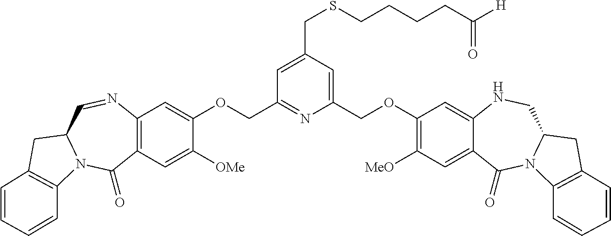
C12=C(C=C([OMe])C(OCC3=NC(COC4=C([MeO])C=C5C(=C4)NCC4N(C5=O)C5=C(C4)C=CC=C5)=CC(CSCCCCC([H])=O)=C3)=C1)C(=O)N1C(C=N2)CC2=C1C=CC=C2
